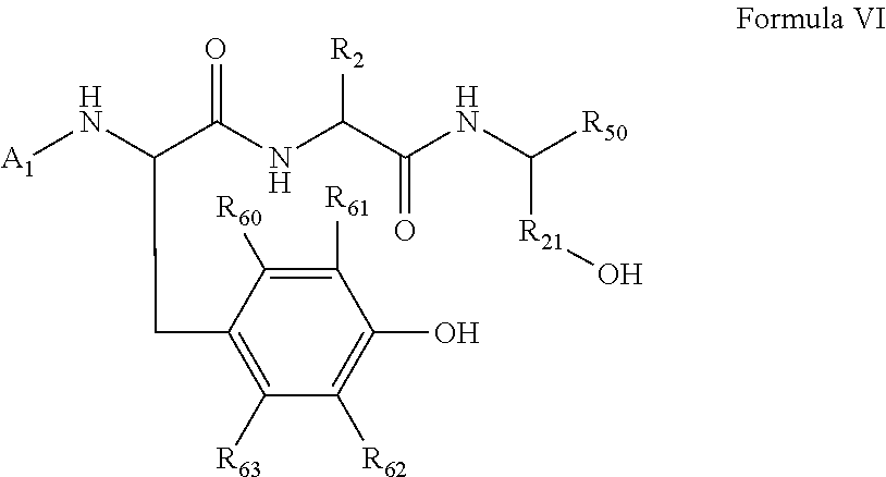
[A1]NC(C(NC(C(NC([R50])[R21]O)=O)[R2])=O)CC1=C([R63])C([R62])=C(O)C([R61])=C1[R60]
